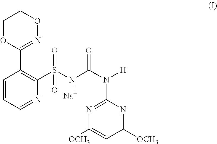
C1OC(C2=C(S([N-]C(N([H])C3=NC([OCH3])=CC([OCH3])=N3)=O)(=O)=O)N=CC=C2)=NOC1.[Na]
